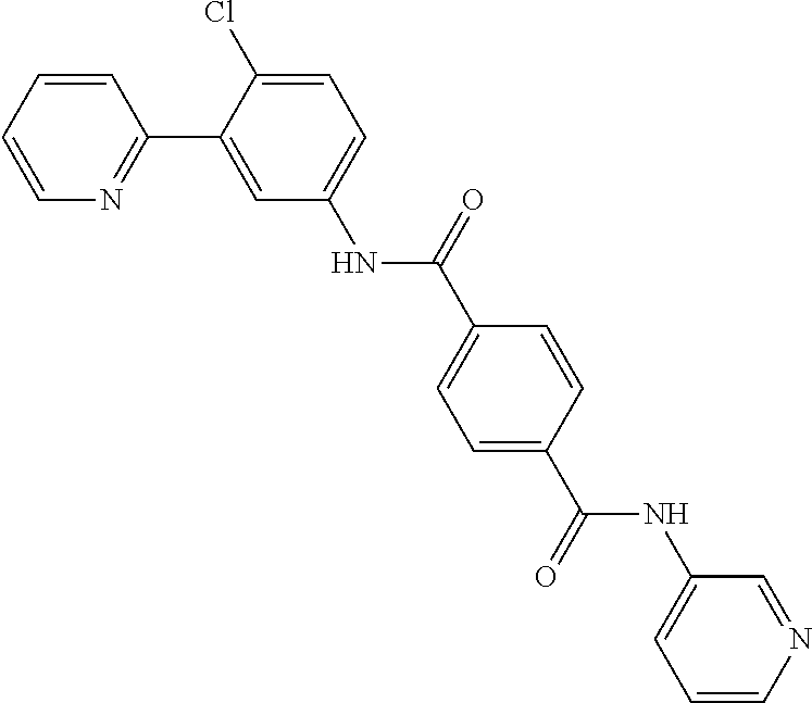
C1=CC(C(=O)NC2=CC=CN=C2)=CC=C1C(NC1=CC=C(Cl)C(C2=NC=CC=C2)=C1)=O
